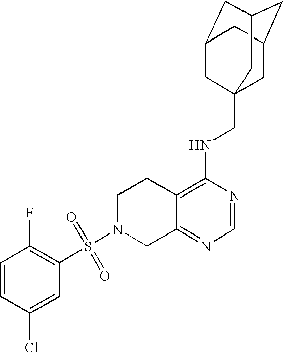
C12=C(NCC34CC5CC(CC(C3)C5)C4)N=CN=C1CN(S(=O)(=O)C1=C(F)C=CC(Cl)=C1)CC2
